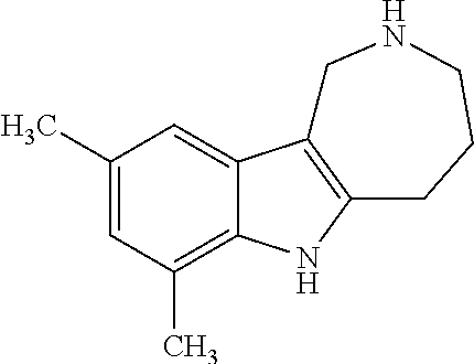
C1(C)=CC(C)=C2C(=C1)C1=C(N2)CCCNC1
